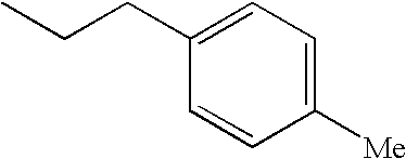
C1(CCC)=CC=C([Me])C=C1
